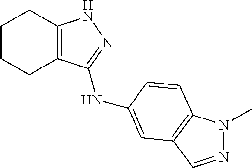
C1CCC2=C(C1)NN=C2NC1=CC2=C(N(C)N=C2)C=C1
